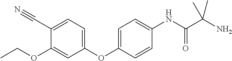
C1(C#N)=CC=C(OC2=CC=C(NC(C(N)(C)C)=O)C=C2)C=C1OCC
